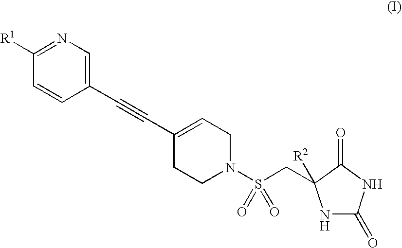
N1C(=O)NC(=O)C1(CS(N1CC=C(C#CC2=CN=C([R1])C=C2)CC1)(=O)=O)[R2]
